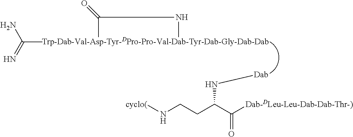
C(C)(NC)=O.N(C(CCN[cyclo(])C([Dab-DLeu-Leu-Dab-Dab-Thr-)])=O)[Dab].CC(=N)N
